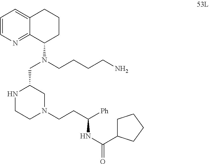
N1CCN(CCC([Ph])NC(=O)C2CCCC2)CC1CN(C1CCCC2=CC=CN=C12)CCCCN
